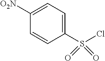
O=S(Cl)(C1=CC=C([O2N])C=C1)=O
